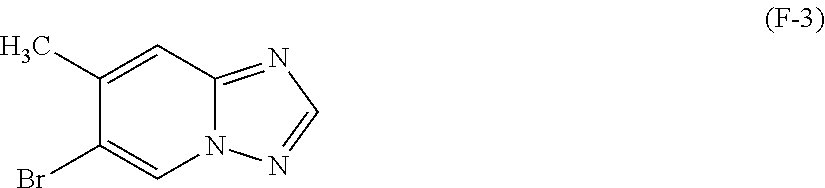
C1(C)=CC2=NC=NN2C=C1Br
